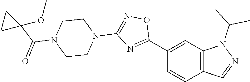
C1(C2=NC(N3CCN(C(=O)C4(OC)CC4)CC3)=NO2)=CC2=C(C=C1)C=NN2C(C)C
